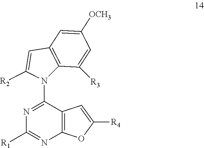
N1=C(N2C3=C(C=C2[R2])C=C([OCH3])C=C3[R3])C2=C(N=C1[R1])OC([R4])=C2
